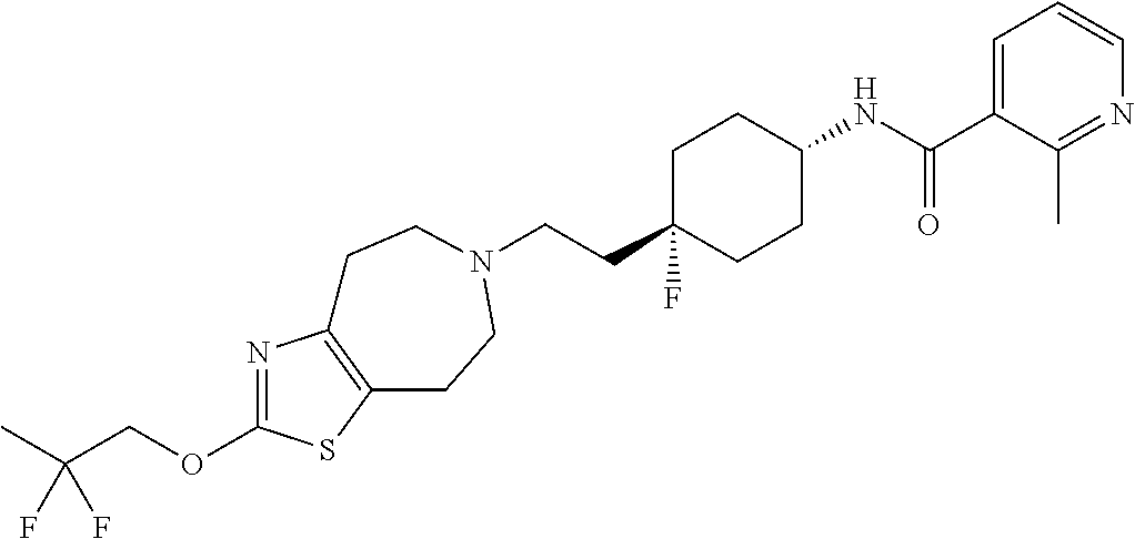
N1=C(OCC(F)(F)C)SC2=C1CCN(CCC1(F)CCC(NC(C3=CC=CN=C3C)=O)CC1)CC2
